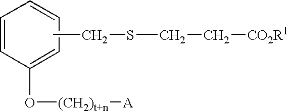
C1=CC(O[(CH2)t+n][A])=CC=C1.CCSCC[CO2R1]
